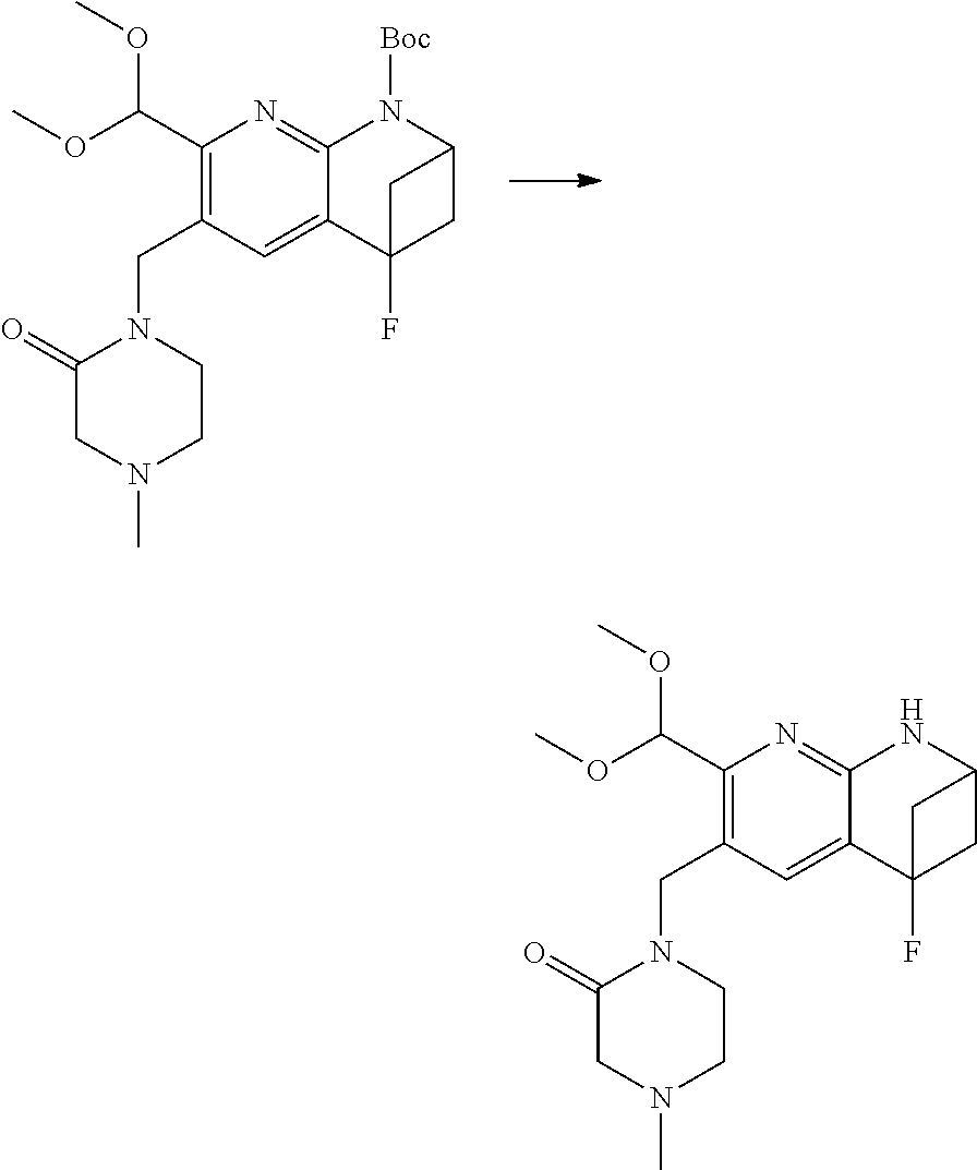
C1(C(OC)OC)=C(CN2C(=O)CN(C)CC2)C=C2C(=N1)NC1CC2(F)C1.C1(C(OC)OC)=C(CN2C(=O)CN(C)CC2)C=C2C(=N1)N([Boc])C1CC2(F)C1
